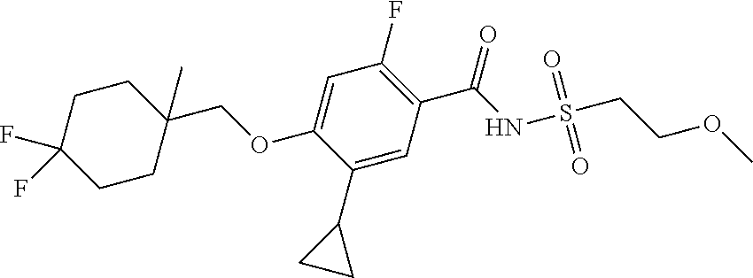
O(C1=CC(F)=C(C(=O)NS(CCOC)(=O)=O)C=C1C1CC1)CC1(C)CCC(F)(F)CC1
